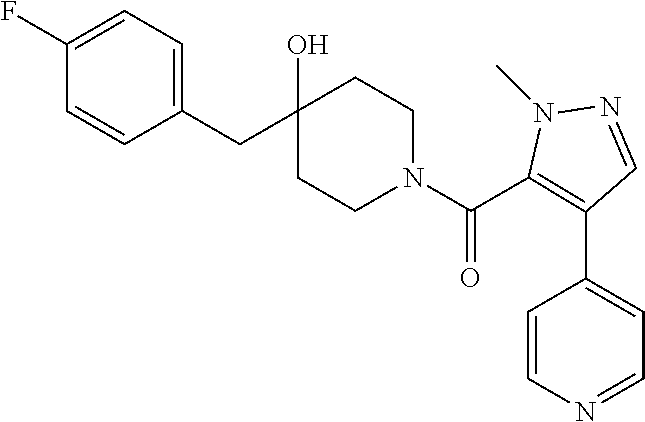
C1(CC2(O)CCN(C(=O)C3=C(C4=CC=NC=C4)C=NN3C)CC2)=CC=C(F)C=C1
